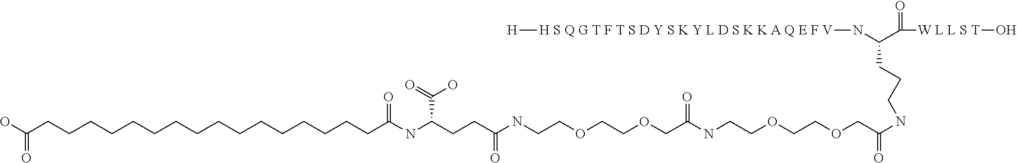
C(CCCCCCCCCCCCCC(O)=O)CCC(=O)NC(CCC(NCCOCCOCC(NCCOCCOCC(=O)NCCCC(N[H S Q G T F T S D Y S K Y L D S K K A Q E F V][H])C([W L L S T]O)=O)=O)=O)C(=O)O
